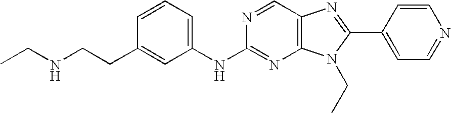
C1(NC2=NC3=C(C=N2)N=C(C2=CC=NC=C2)N3CC)=CC=CC(CCNCC)=C1
